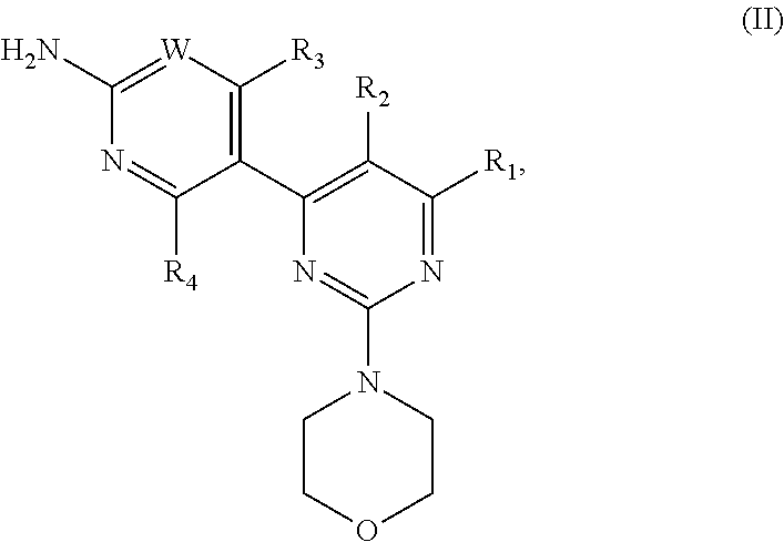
C1(C2=C([R2])C([R1])=NC(N3CCOCC3)=N2)=C([R3])[W]=C(N)N=C1[R4]
